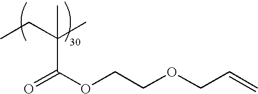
CC(CC)(C)C(OCCOCC=C)=O
